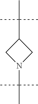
C1N(C(C)(C)C)CC1C(C)(C)C
